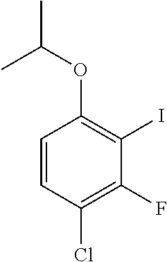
C1=CC(Cl)=C(F)C(I)=C1OC(C)C
